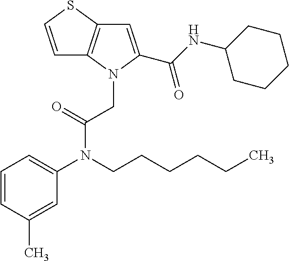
C1=CC(C)=CC(N(CCCCCC)C(CN2C(C(NC3CCCCC3)=O)=CC3=C2C=CS3)=O)=C1
